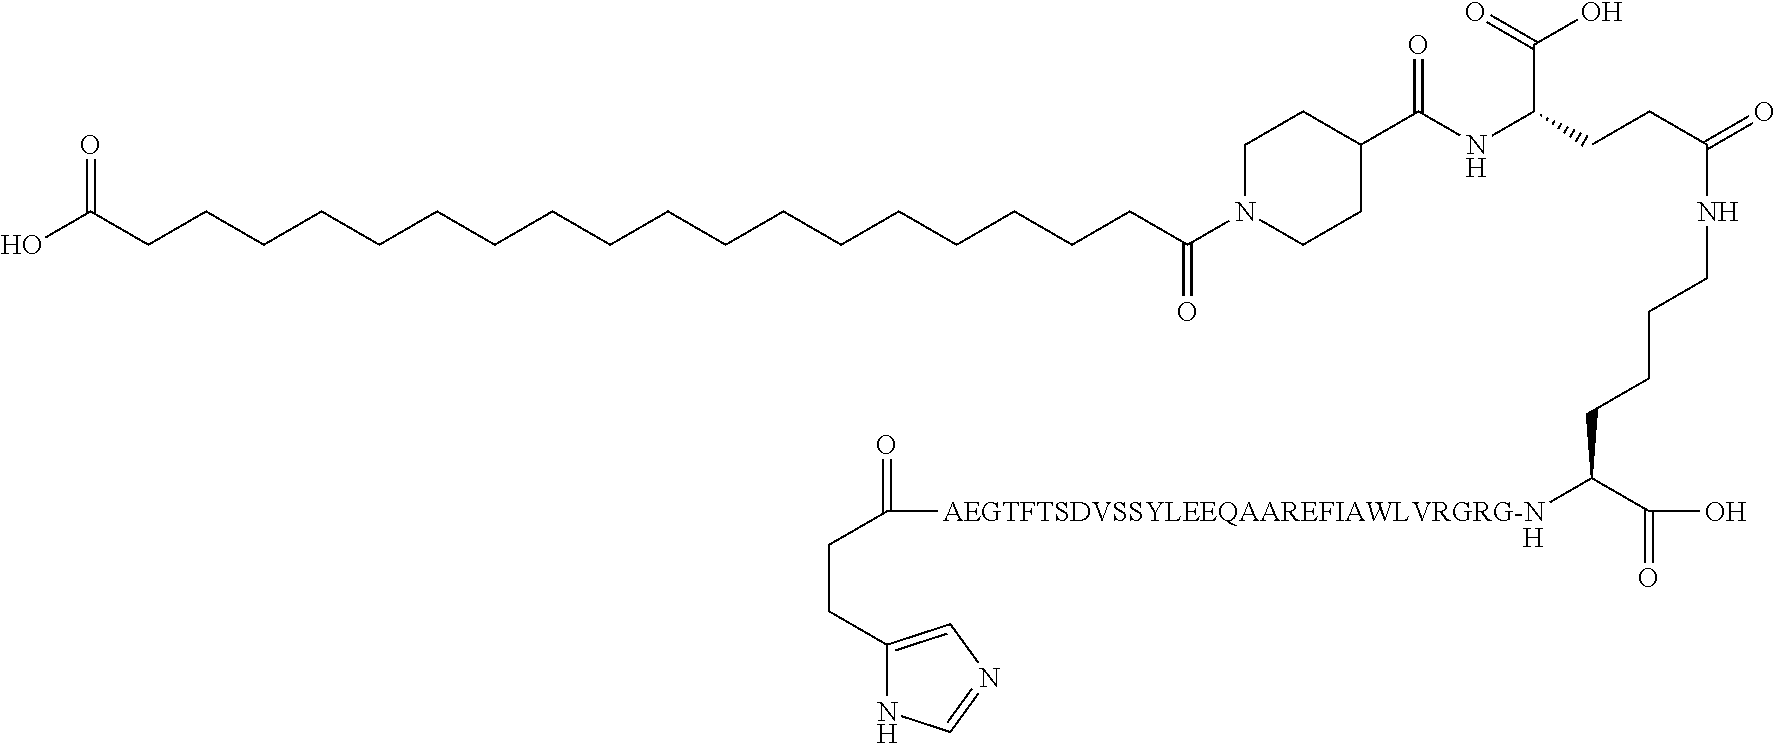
[H].N(CCCCC([AEGTFTSDVSSYLEEQAAREFIAWLVRGRG-N]C(CCC1=CN=CN1)=O)C(O)=O)C(=O)CCC(NC(C1CCN(C(CCCCCCCCCCCCCCCCCCC(O)=O)=O)CC1)=O)C(=O)O
